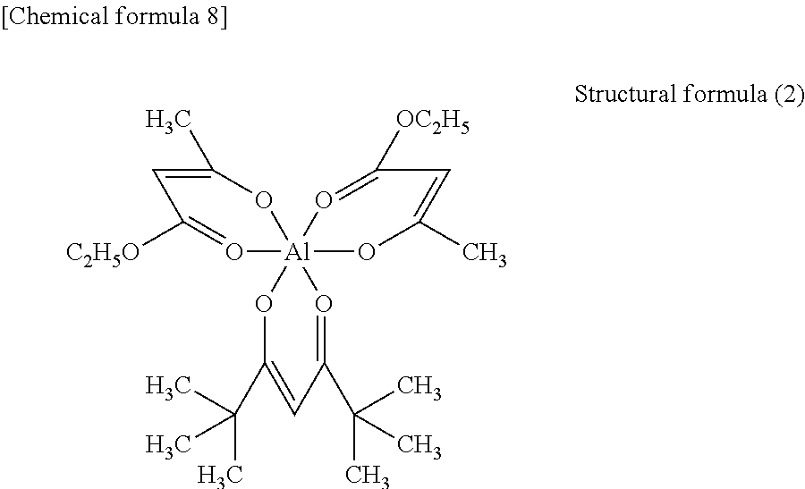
O1=C([C2H5O])C=C(C)O[Al]123(OC(C)=CC([OC2H5])=O2)OC(C(C)(C)C)=CC(C(C)(C)C)=O3
